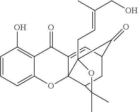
C12=C(O)C=CC=C1OC13C(=CC4CC1C(C)(C)OC3(CC=C(C)CO)C4=O)C2=O
